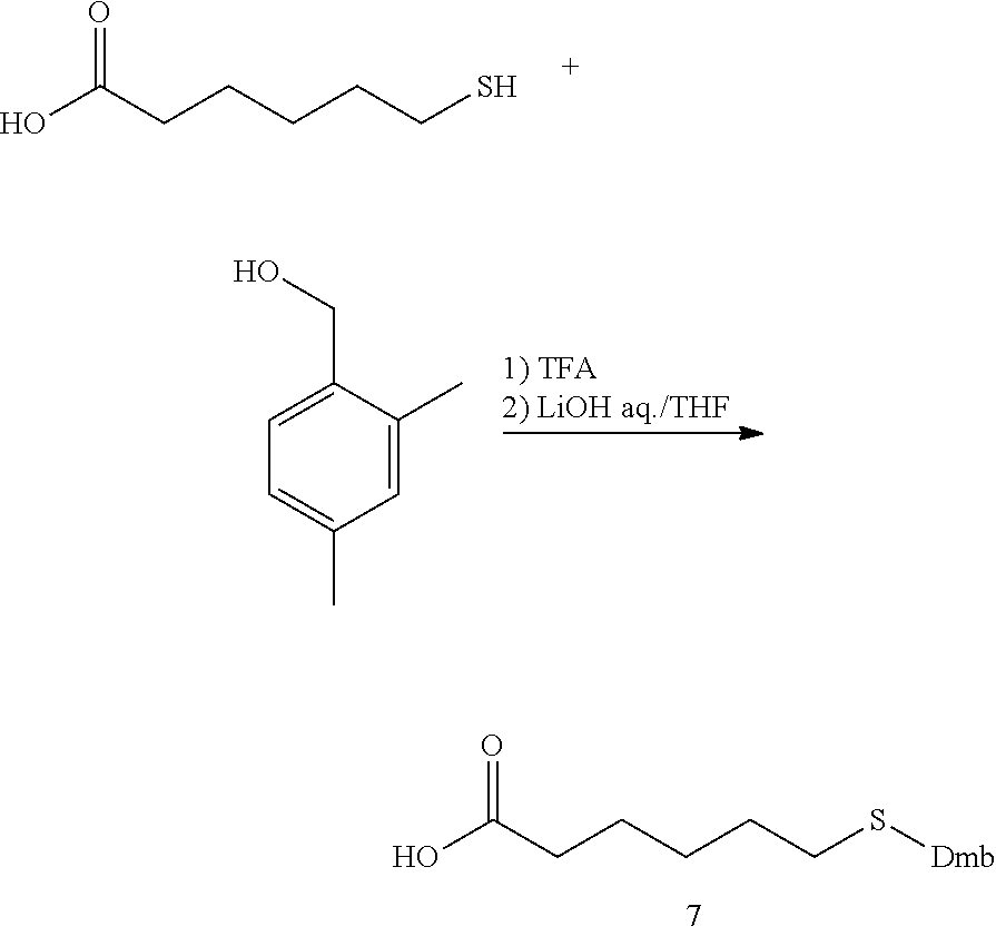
OC(CCCCCS)=O.C1=C(C)C(CO)=CC=C1C.OC(CCCCCS[Dmb])=O
